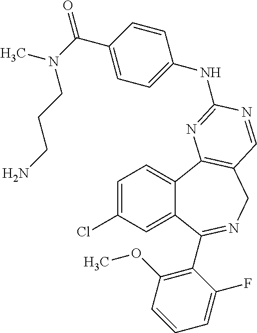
C1=C(Cl)C=C2C(=C1)C1=C(CN=C2C2=C(OC)C=CC=C2F)C=NC(NC2=CC=C(C(=O)N(C)CCCN)C=C2)=N1
